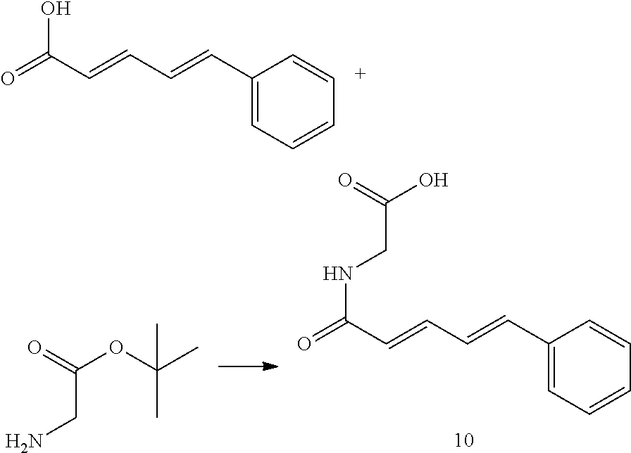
O=C(C=CC=CC1=CC=CC=C1)O.O=C(C=CC=CC1=CC=CC=C1)NCC(O)=O.C(CN)(=O)OC(C)(C)C
